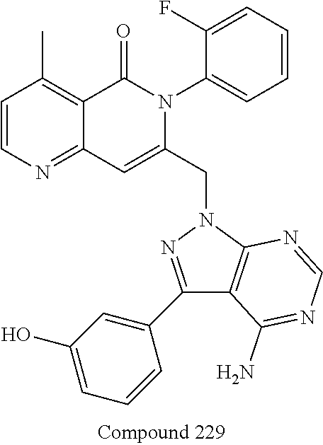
C1=CN=C2C(=C1C)C(=O)N(C1=CC=CC=C1F)C(CN1N=C(C3=CC(O)=CC=C3)C3=C1N=CN=C3N)=C2
